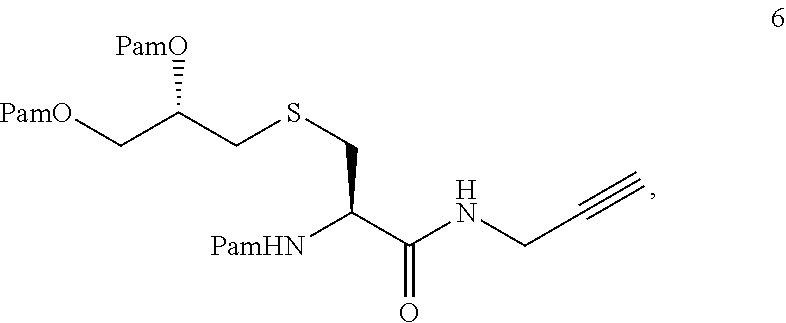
C(CSCC(C(NCC#C)=O)[PamHN])(C[PamO])[PamO]
